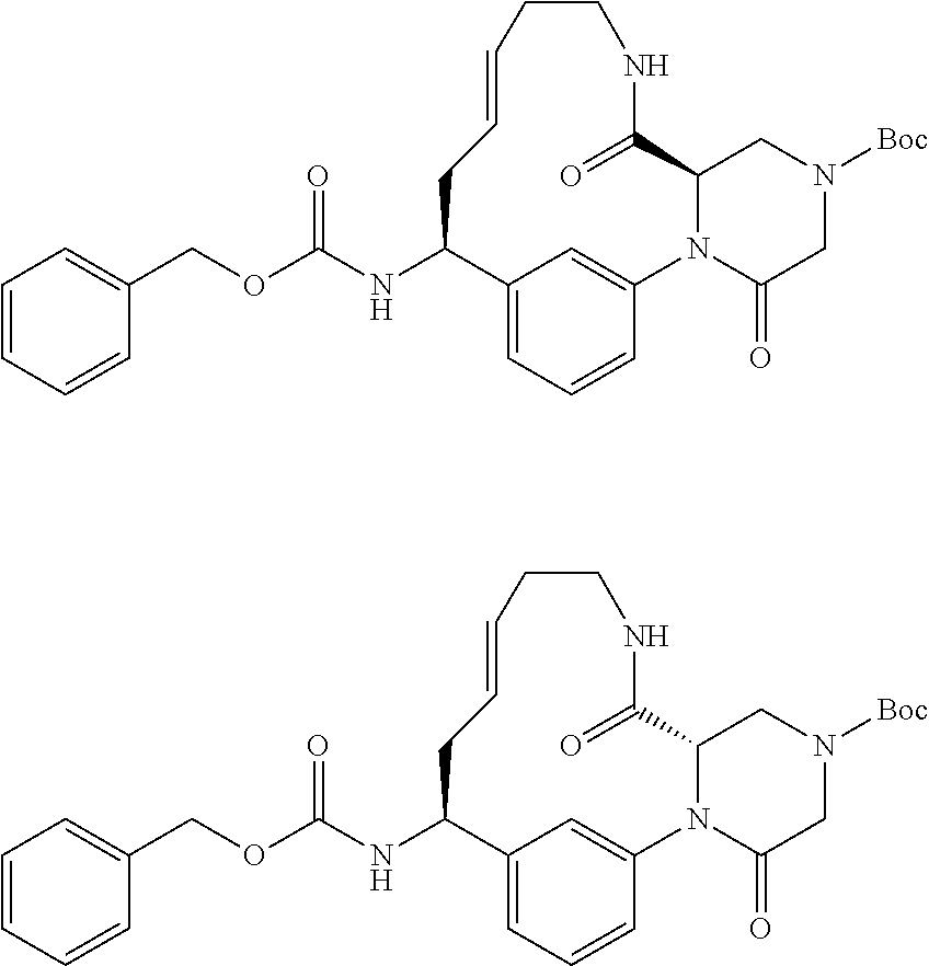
N(C1C2=CC=CC(=C2)N2C(C(=O)NCCC=CC1)CN([Boc])CC2=O)C(OCC1=CC=CC=C1)=O.N(C1C2=CC=CC(=C2)N2C(C(=O)NCCC=CC1)CN([Boc])CC2=O)C(OCC1=CC=CC=C1)=O
